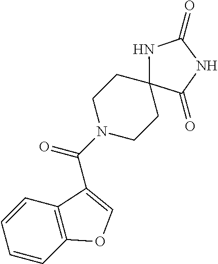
C1N(C(=O)C2=COC3=C2C=CC=C3)CCC2(C1)NC(=O)NC2=O
